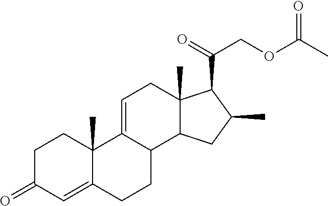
C1C(=O)C=C2C(C)(C1)C1=CCC3(C)C(C1CC2)CC(C)C3C(=O)COC(C)=O
